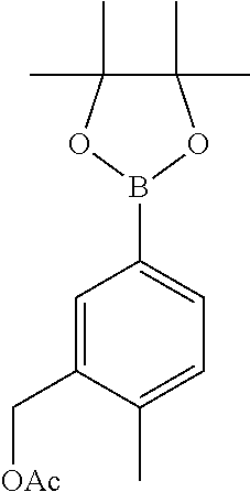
C1=C(C[OAc])C(C)=CC=C1B1OC(C)(C)C(C)(C)O1
